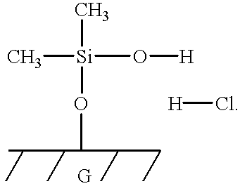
C[Si](O[H])(C)OC.[H]Cl
